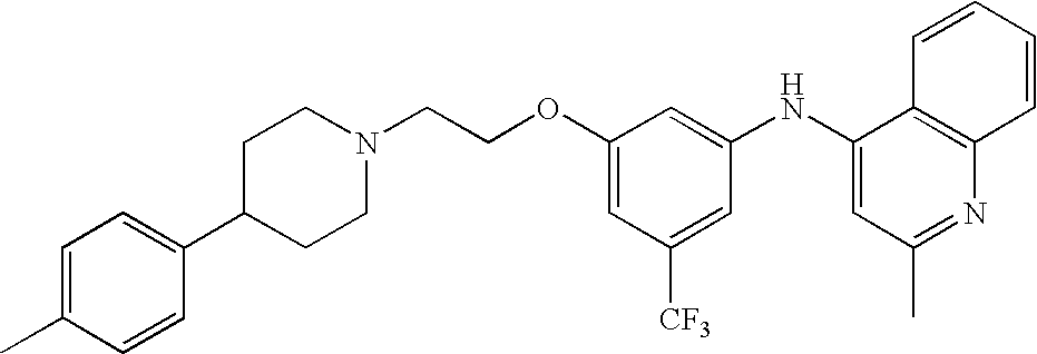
C1(C2CCN(CCOC3=CC([CF3])=CC(NC4=CC(C)=NC5=C4C=CC=C5)=C3)CC2)=CC=C(C)C=C1
